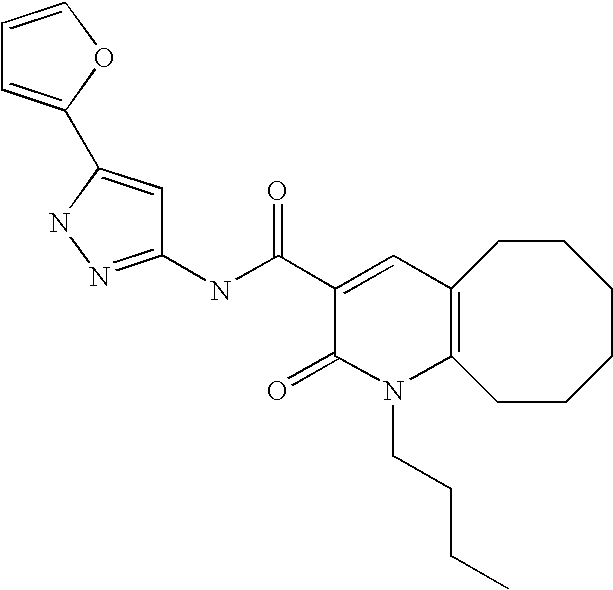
N(C(C1=CC2=C(CCCCCC2)N(CCCC)C1=O)=O)C1=NNC(C2=CC=CO2)=C1
